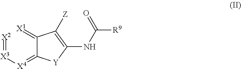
[X2]=[X3][X4]=C1C(=[X1])C([Z])=C(NC([R9])=O)[Y]1
